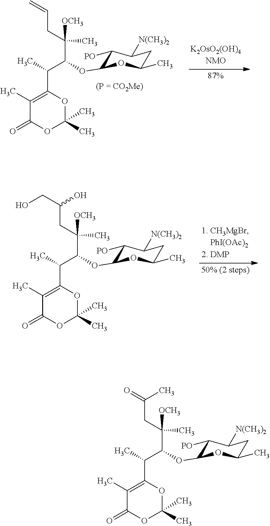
C(CC=C)(C(C(C)C1=C(C)C(=O)OC(C)(C)O1)OC1C([PO])C([N(CH3)2])CC(C)O1)(C)[OCH3].C(CC(CO)O)(C(C(C)C1=C(C)C(=O)OC(C)(C)O1)OC1C([PO])C([N(CH3)2])CC(C)O1)(C)[OCH3].C(CC(=O)C)(C(C(C)C1=C(C)C(=O)OC(C)(C)O1)OC1C([PO])C([N(CH3)2])CC(C)O1)(C)[OCH3]
